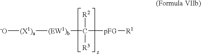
C([pFG][R1])([(EW1)b][(X1)a][-O])([R2])[R3]
